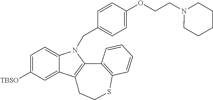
C1=C([TBSO])C=C2C(=C1)N(CC1=CC=C(OCCN3CCCCC3)C=C1)C1=C2CCSC2=C1C=CC=C2
